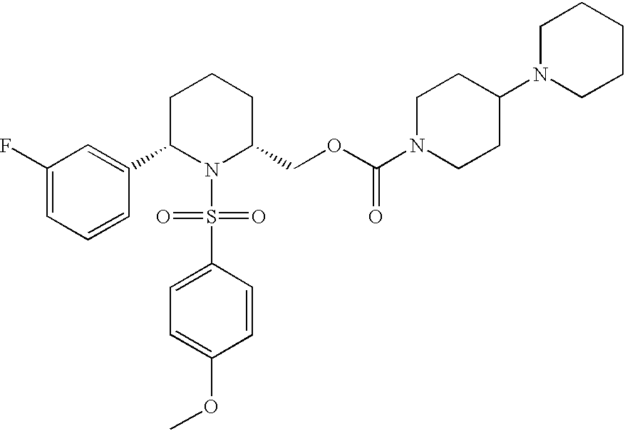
C1(F)=CC=CC(C2N(S(C3=CC=C(OC)C=C3)(=O)=O)C(COC(N3CCC(N4CCCCC4)CC3)=O)CCC2)=C1
